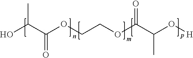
OC(C(OCCOC(C(O[H])C)=O)=O)C
